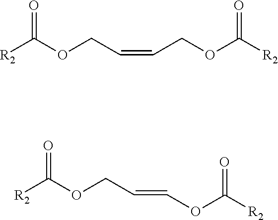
[R2]C(OCC=CCOC([R2])=O)=O.[R2]C(OCC=COC([R2])=O)=O
